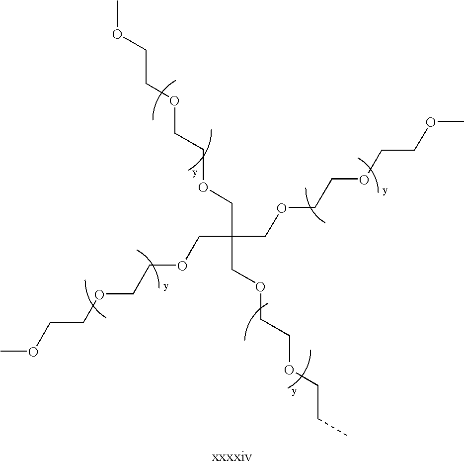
O(CCOCCOCC(COCCOCCC)(COCCOCCOC)COCCOCCOC)C
